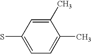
C1(C)=CC(S)=CC=C1C
